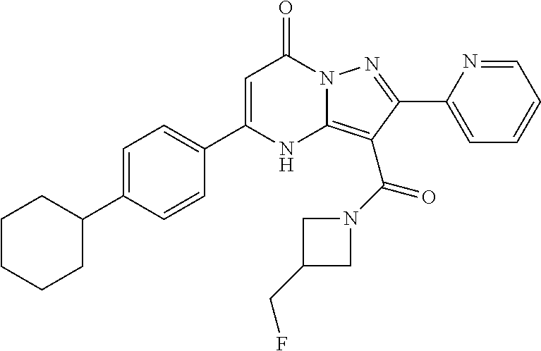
C1=C(C2CCCCC2)C=CC(C2=CC(=O)N3C(=C(C(N4CC(CF)C4)=O)C(C4=CC=CC=N4)=N3)N2)=C1
